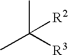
CC([R3])(C)[R2]
